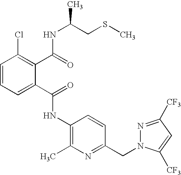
C1(NC(C2=CC=CC(Cl)=C2C(=O)NC(C)CSC)=O)=C(C)N=C(CN2N=C([CF3])C=C2[CF3])C=C1
